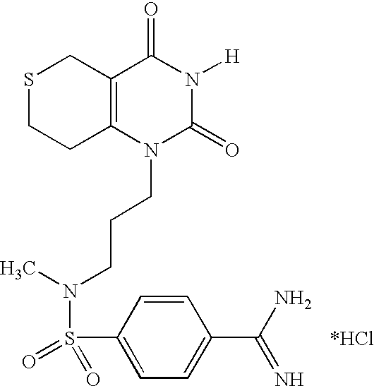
S1CCC2=C(C1)C(=O)N([H])C(=O)N2CCCN(S(=O)(=O)C1=CC=C(C(N)=N)C=C1)C
